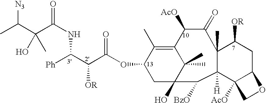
O(C1CC2(O)C(C)(C)C(=C1C)C([AcO])C(=O)C1(C)C([H])(C2[BzO])C2([AcO])C(CC1[OR])OC2)C(C([OR])C([Ph])NC(C(C(C)[N3])(O)C)=O)=O
